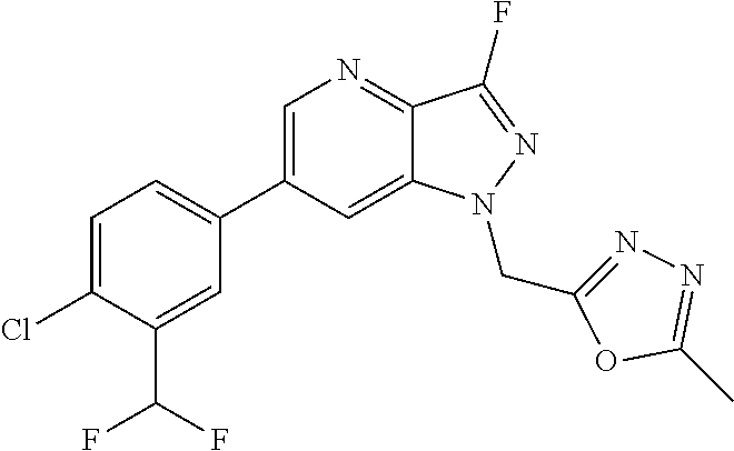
C1(C2=CC=C(Cl)C(C(F)F)=C2)=CN=C2C(=C1)N(CC1=NN=C(C)O1)N=C2F
